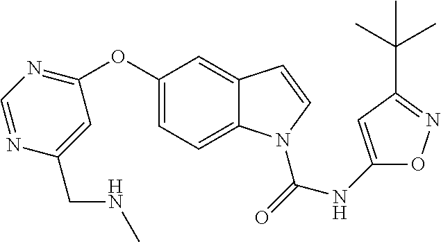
C1=C2C(=CC(OC3=NC=NC(CNC)=C3)=C1)C=CN2C(NC1=CC(C(C)(C)C)=NO1)=O
